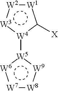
[W4]1([W5]2:[W6]:[W7][W8]:[W9]:2)c([X])[W1]:[W2]:[W3]1
